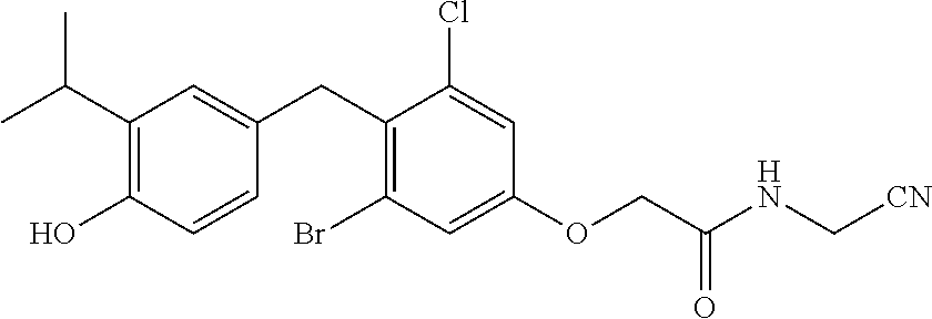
C1(CC2=CC(C(C)C)=C(O)C=C2)=C(Br)C=C(OCC(NC[CN])=O)C=C1Cl
